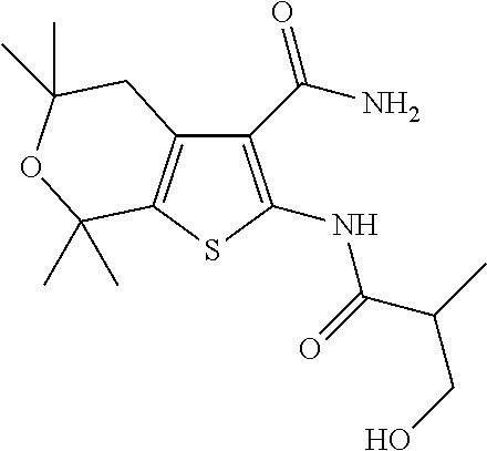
C1(C(N)=O)=C(NC(=O)C(CO)C)SC2=C1CC(C)(C)OC2(C)C
